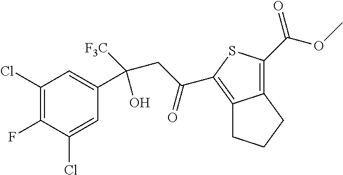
C1(Cl)=C(F)C(Cl)=CC(C(CC(=O)C2=C3C(=C(C(=O)OC)S2)CCC3)([F3C])O)=C1
